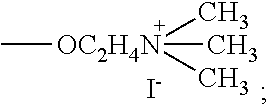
C[OC2H4N](C)(C)C.[I-]
